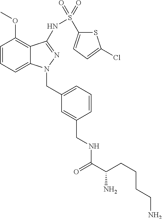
C1=CC=C2C(=C1OC)C(NS(=O)(=O)C1=CC=C(Cl)S1)=NN2CC1=CC=CC(CNC(C(CCCCN)N)=O)=C1
